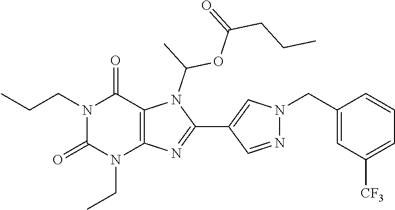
N1(CCC)C(=O)N(CC)C2=C(C1=O)N(C(C)OC(CCC)=O)C(C1=CN(CC3=CC([CF3])=CC=C3)N=C1)=N2
